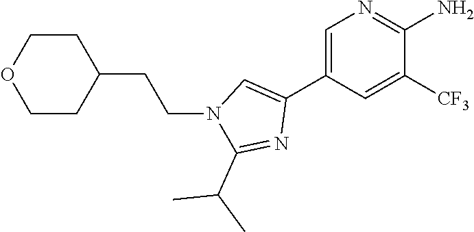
C1=C(C2=CN(CCC3CCOCC3)C(C(C)C)=N2)C=C([CF3])C(N)=N1
